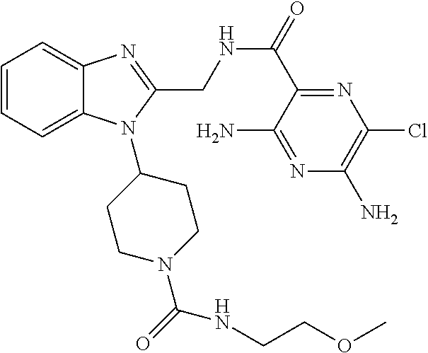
C1=CC=C2C(=C1)N=C(CNC(=O)C1=NC(Cl)=C(N)N=C1N)N2C1CCN(C(=O)NCCOC)CC1
